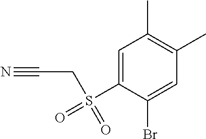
C1=C(S(=O)(=O)CC#N)C(Br)=CC(C)=C1C
